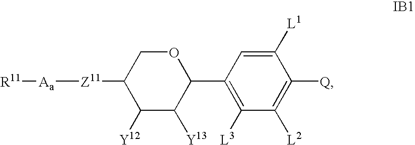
O1CC([Z11][Aa][R11])C([Y12])C([Y13])C1C1=C([L3])C([L2])=C([Q])C([L1])=C1
